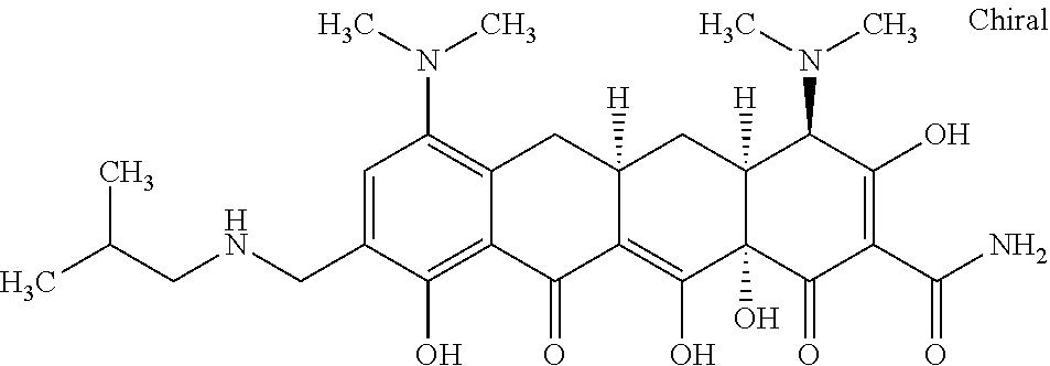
C12([H])C(O)(C(=O)C(C(N)=O)=C(O)C1N(C)C)C(O)=C1C([H])(C2)CC2=C(N(C)C)C=C(CNCC(C)C)C(O)=C2C1=O
